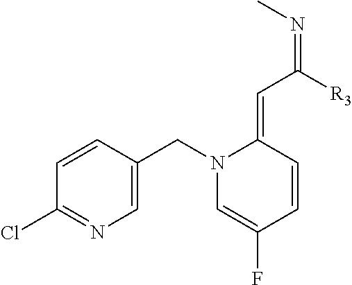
C1=CC(CN2C=C(F)C=CC2=CC([R3])=NC)=CN=C1Cl
